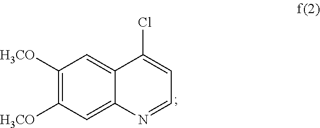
C12=CC([H3CO])=C([H3CO])C=C1N=CC=C2Cl
